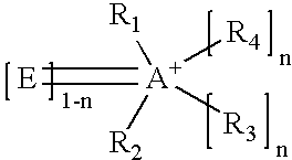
[E]=[A+]([R4])([R3])([R2])[R1]
